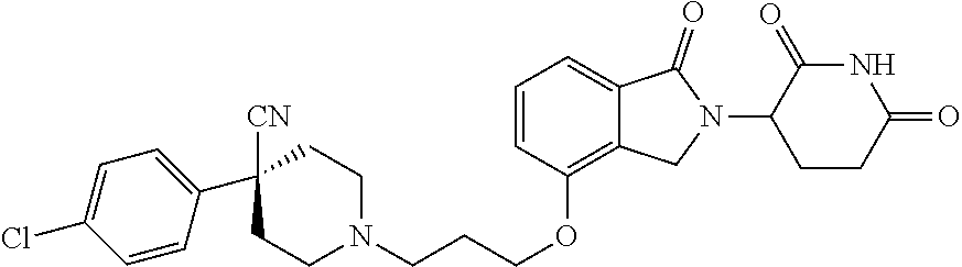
C1CN(CCCOC2=C3C(=CC=C2)C(=O)N(C2CCC(=O)NC2=O)C3)CCC1([CN])C1=CC=C(Cl)C=C1
